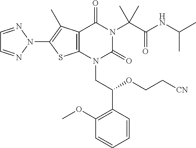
C12=C(N(CC(C3=C(OC)C=CC=C3)OCC[CN])C(=O)N(C(C(NC(C)C)=O)(C)C)C1=O)SC(N1N=CC=N1)=C2C
